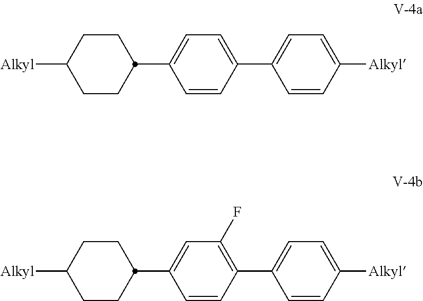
C1CC(C2=CC=C(C3=CC=C([Alkyl])C=C3)C=C2)CCC1[Alkyl].C1CC(C2=CC(F)=C(C3=CC=C([Alkyl])C=C3)C=C2)CCC1[Alkyl]
